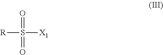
[R]S([X1])(=O)=O
